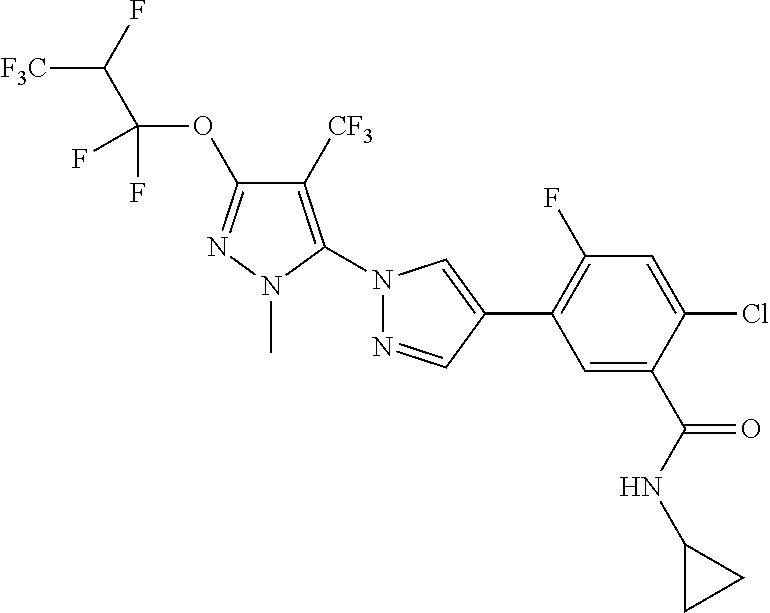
[F3C]C(F)C(OC1=NN(C)C(N2N=CC(C3=C(F)C=C(Cl)C(C(NC4CC4)=O)=C3)=C2)=C1[CF3])(F)F
